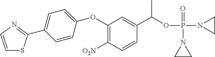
C1(OC2=CC=C(C3=NC=CS3)C=C2)=C([O2N])C=CC(C(OP(N2CC2)(=O)N2CC2)C)=C1
